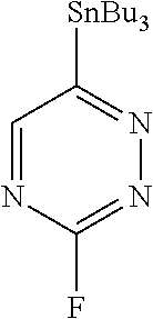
C1=NC(F)=NN=C1[SnBu3]
